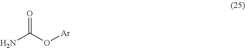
NC(O[Ar])=O
